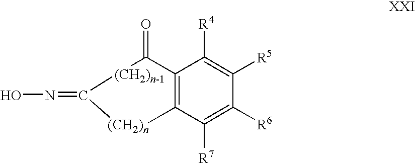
C12=C(C([R4])=C([R5])C([R6])=C1[R7])C(=O)[(CH2)n-1]C(=NO)[(CH2)n]2
